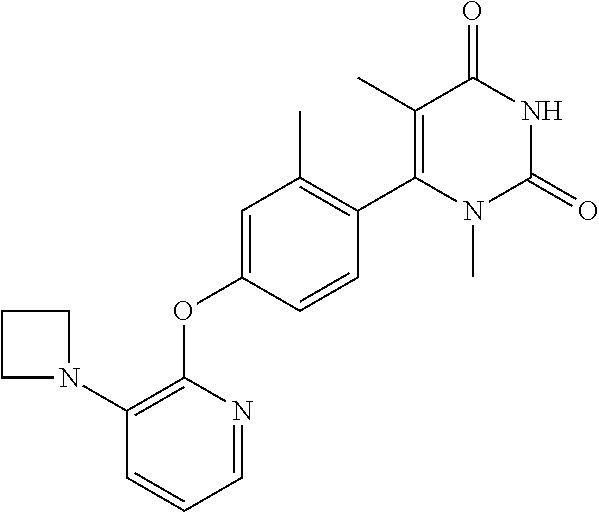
C1=C(OC2=C(N3CCC3)C=CC=N2)C=CC(C2=C(C)C(=O)NC(=O)N2C)=C1C
